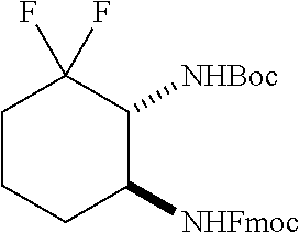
C1CCC([NHFmoc])C([NHBoc])C1(F)F
